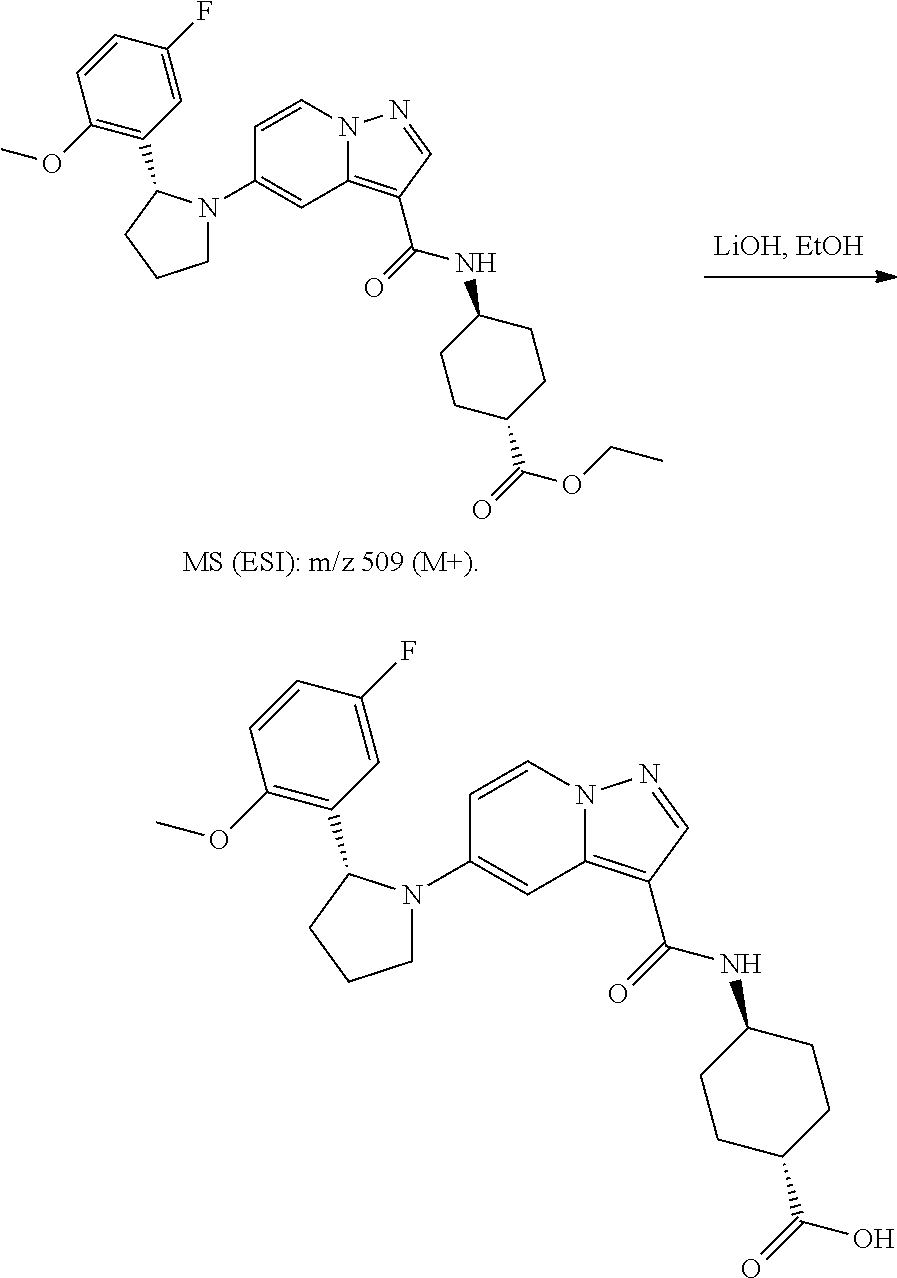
C1(N2CCCC2C2=C(OC)C=CC(F)=C2)=CC2=C(C(=O)NC3CCC(C(=O)OCC)CC3)C=NN2C=C1.C1(N2CCCC2C2=C(OC)C=CC(F)=C2)=CC2=C(C(=O)NC3CCC(C(=O)O)CC3)C=NN2C=C1
